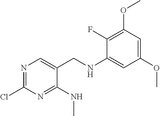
C1(Cl)=NC=C(CNC2=CC(OC)=CC(OC)=C2F)C(NC)=N1
